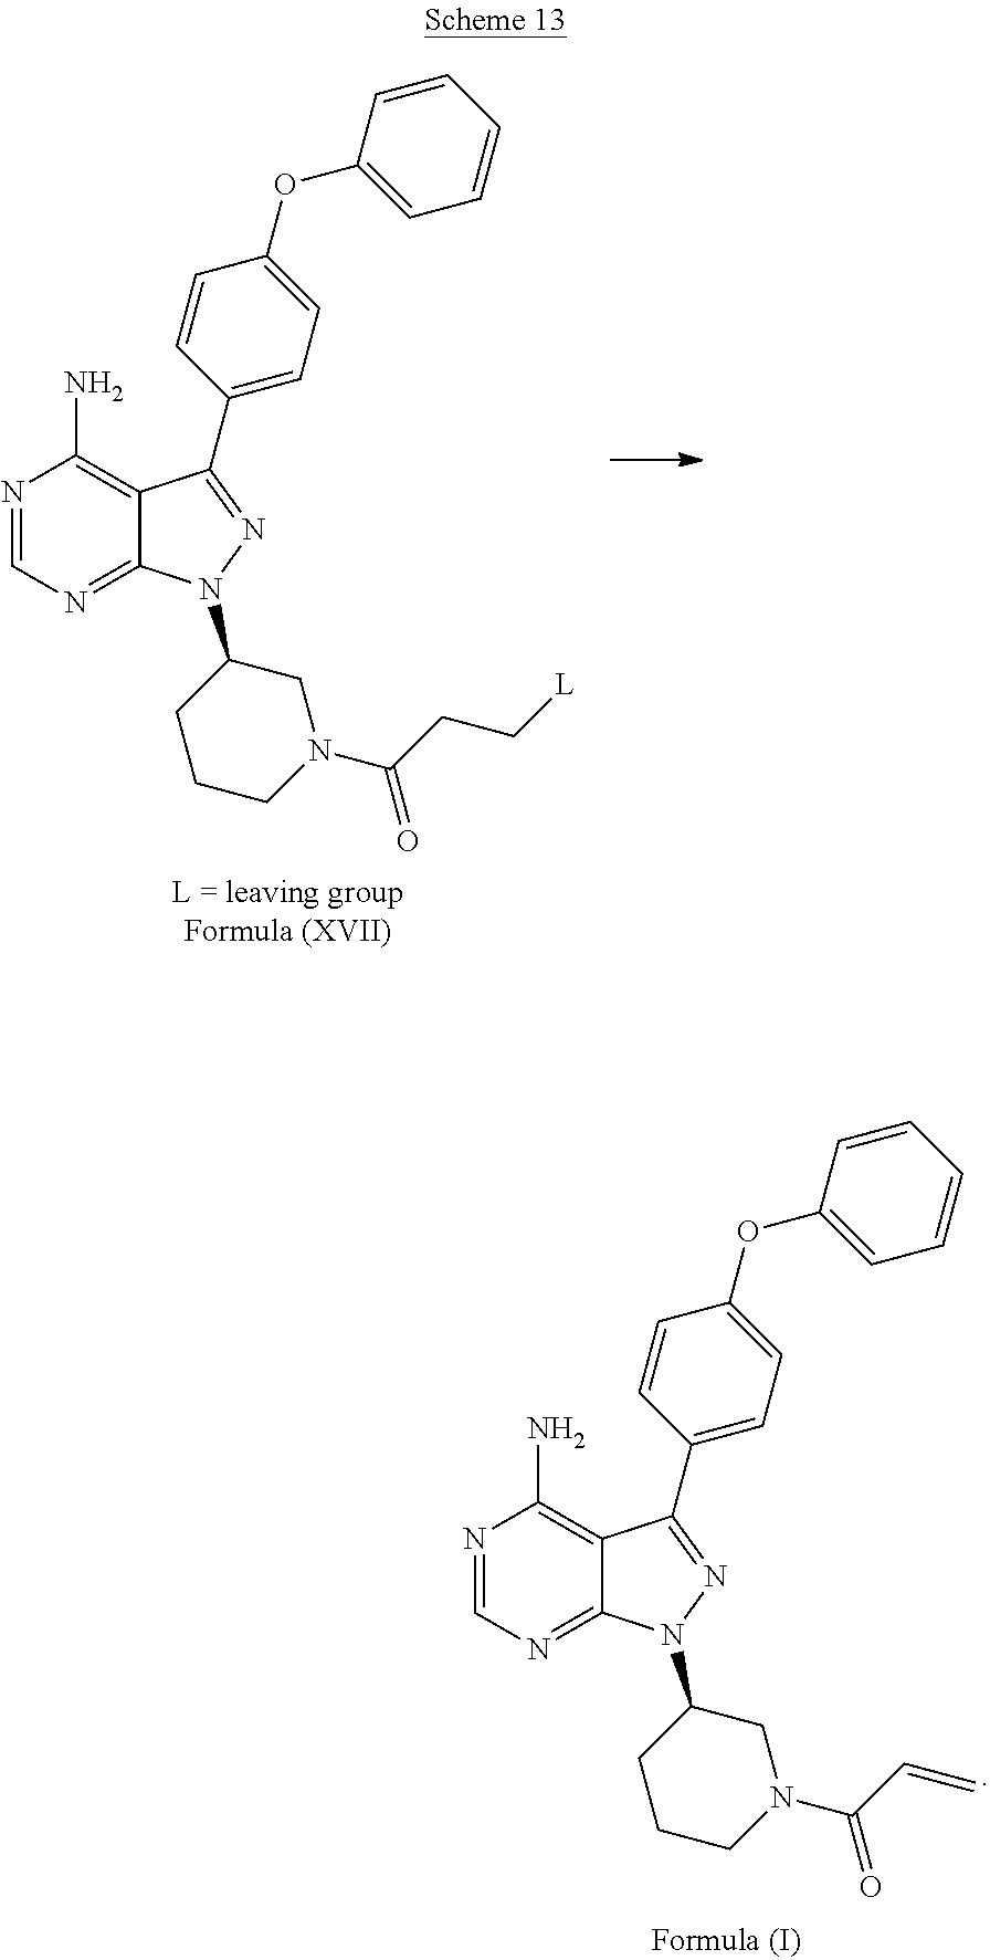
N1=CN=C2C(=C1N)C(C1=CC=C(OC3=CC=CC=C3)C=C1)=NN2C1CCCN(C(C=C)=O)C1.N1=CN=C2C(=C1N)C(C1=CC=C(OC3=CC=CC=C3)C=C1)=NN2C1CCCN(C(CC[L])=O)C1
